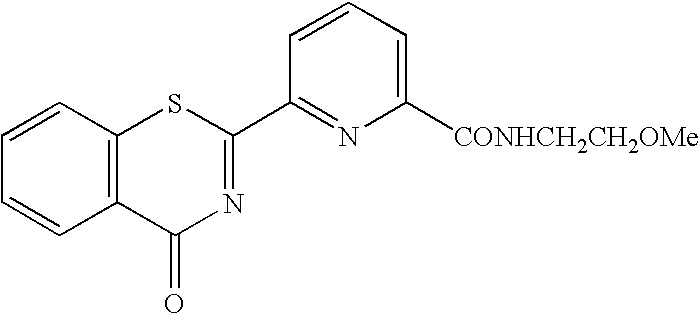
C1=CC2=C(C=C1)SC(C1=NC([CONHCH2CH2OMe])=CC=C1)=NC2=O
